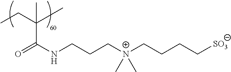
C(NCCC[N+](CCCC[SO3])(C)C)(=O)C(CC)(C)C
